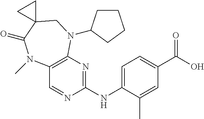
OC(C1=CC=C(NC2=NC3=C(C=N2)N(C)C(=O)C2(CN3C3CCCC3)CC2)C(C)=C1)=O
